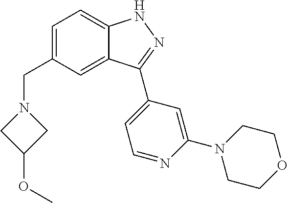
C1=C(CN2CC(OC)C2)C=C2C(=C1)NN=C2C1=CC=NC(N2CCOCC2)=C1
